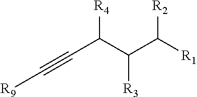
C(C(C(C([R1])[R2])[R3])[R4])#C[R9]
